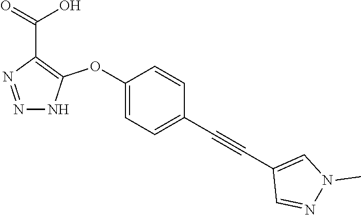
C1(OC2=C(C(=O)O)N=NN2)=CC=C(C#CC2=CN(C)N=C2)C=C1
